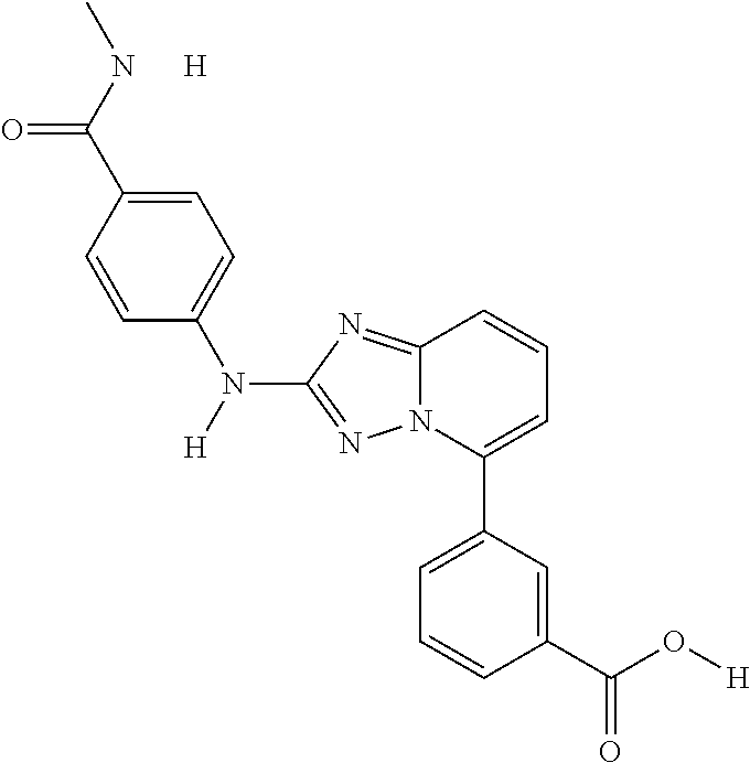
C1=C(C2=CC=CC3=NC(N([H])C4=CC=C(C(NC)=O)C=C4)=NN23)C=C(C(O[H])=O)C=C1.[H]
